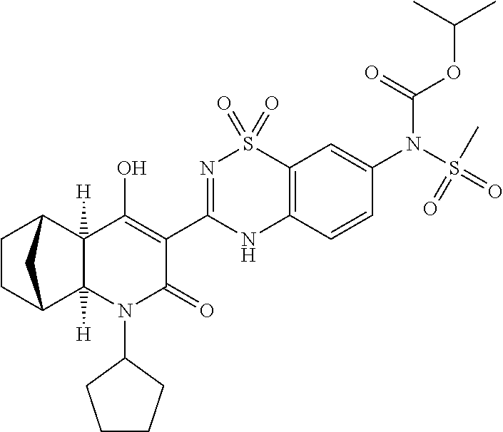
C1(O)=C(C2=NS(=O)(=O)C3=C(N2)C=CC(N(S(C)(=O)=O)C(=O)OC(C)C)=C3)C(=O)N(C2CCCC2)C2([H])C1([H])C1CCC2C1
